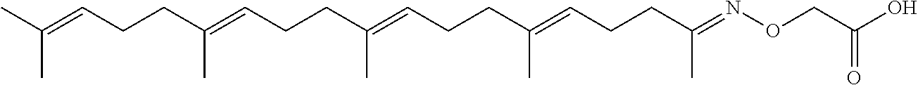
CC(=CCCC(=CCCC(=CCCC(=CCCC(=NOCC(O)=O)C)C)C)C)C
